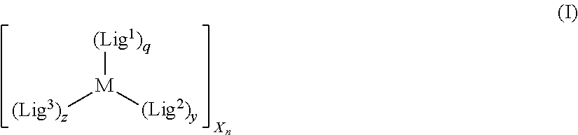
[(Lig3)z][M]([(Lig2)y])[(Lig1)q]
